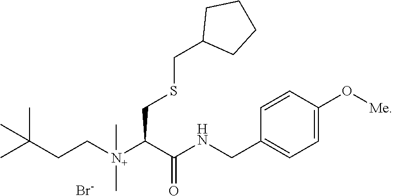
C(CC[N+](C(C(NCC1=CC=C(O[Me])C=C1)=O)CSCC1CCCC1)(C)C)(C)(C)C.[Br-]
